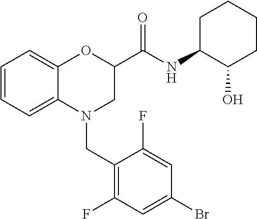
C1=CC=C2C(=C1)OC(C(NC1C(O)CCCC1)=O)CN2CC1=C(F)C=C(Br)C=C1F
